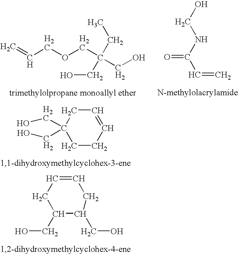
C(COCC(CC)(CO)CO)=C.OCNC(C=C)=O.C1CC=CCC1(CO)CO.C1(CO)C(CO)CC=CC1
